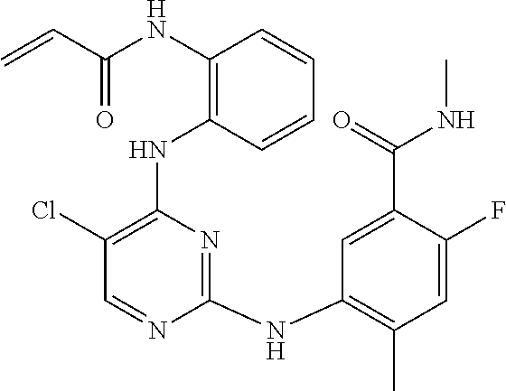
N(C1=C(NC2=C(Cl)C=NC(NC3=C(C)C=C(F)C(C(=O)NC)=C3)=N2)C=CC=C1)C(C=C)=O
